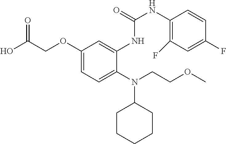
OC(COC1=CC=C(N(CCOC)C2CCCCC2)C(NC(=O)NC2=C(F)C=C(F)C=C2)=C1)=O
